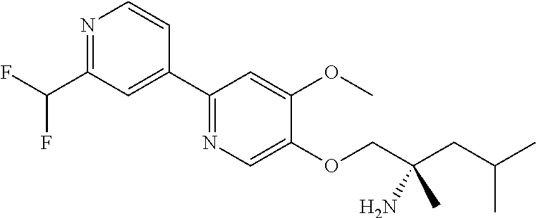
N1=C(C(F)F)C=C(C2=NC=C(OCC(CC(C)C)(N)C)C(OC)=C2)C=C1
